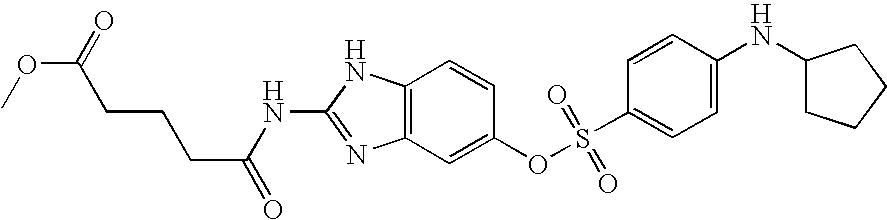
C12=C(C=C(OS(C3=CC=C(NC4CCCC4)C=C3)(=O)=O)C=C1)N=C(NC(=O)CCCC(OC)=O)N2
